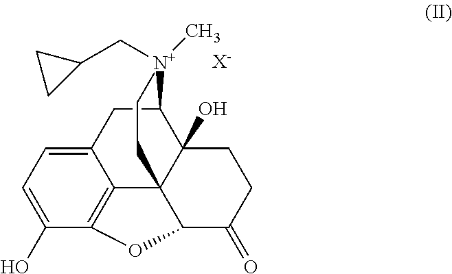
C12CC3=CC=C(O)C4=C3C3(C1(O)CCC(=O)C3O4)CC[N+]2(C)CC1CC1.[X-]
